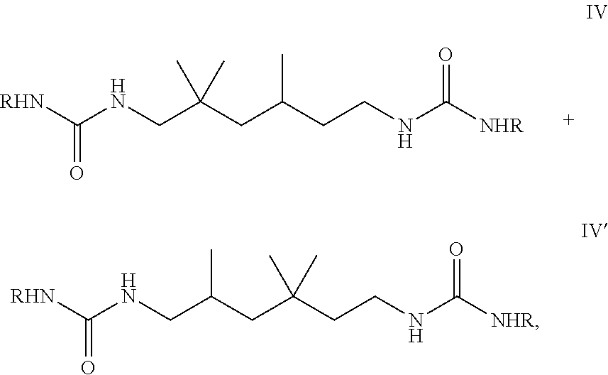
[RHN]C(NCC(CC(CCNC([NHR])=O)C)(C)C)=O.[RHN]C(NCC(CC(CCNC([NHR])=O)(C)C)C)=O
